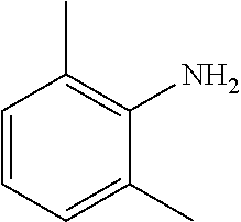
C1=CC=C(C)C(N)=C1C
